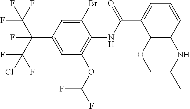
C1=C(C(C(F)(F)F)(F)C(F)(Cl)F)C=C(Br)C(NC(=O)C2=CC=CC(NCC)=C2OC)=C1OC(F)F
